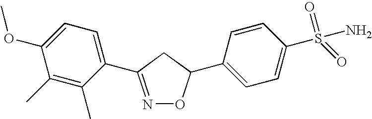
N1=C(C2=CC=C(OC)C(C)=C2C)CC(C2=CC=C(S(=O)(N)=O)C=C2)O1
